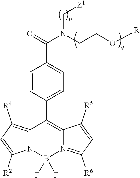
C12=C([R4])C=C([R2])N1B(F)(F)N1=C([R6])C=C([R5])C1=C2C1=CC=C(C(=O)N(CCO[R])C[Z1])C=C1
